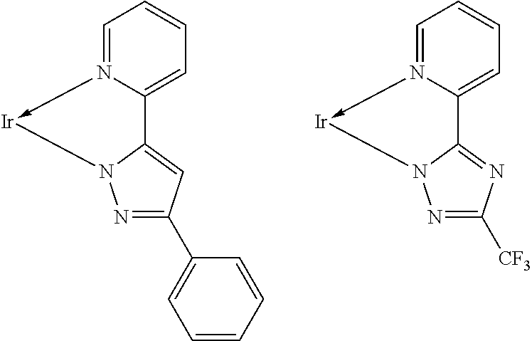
C1=N2->[Ir]N3C(=CC(C4=CC=CC=C4)=N3)C2=CC=C1.C1=N2->[Ir]N3C(=NC([CF3])=N3)C2=CC=C1
